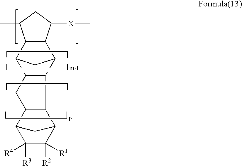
C(CCC)CC.C(CCC)CC.C(CCC)CC.C(CCC)CC.C12CC(C3C1C1C4C([R2])([R1])C([R3])([R4])C(C4)C1C3)C1C2C([X]C)CC1C
